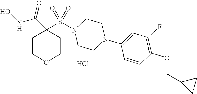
ONC(C1(S(N2CCN(C3=CC(F)=C(OCC4CC4)C=C3)CC2)(=O)=O)CCOCC1)=O.Cl
